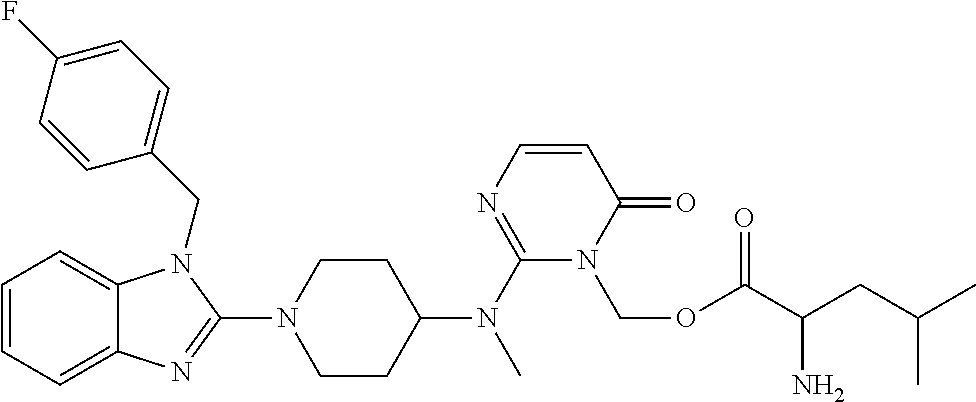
C1=CC=C2C(=C1)N(CC1=CC=C(F)C=C1)C(N1CCC(N(C3=NC=CC(=O)N3COC(C(CC(C)C)N)=O)C)CC1)=N2
